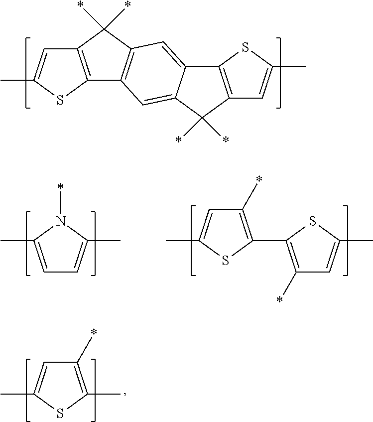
C12=C(SC(C)=C1)C1=C(C2(*)*)C=C2C(=C1)C(*)(*)C1=C2SC(C)=C1.C1=C(C)N(*)C(C)=C1.C1(*)=C(C2=C(*)C=C(C)S2)SC(C)=C1.C1(*)=C(C)SC(C)=C1
